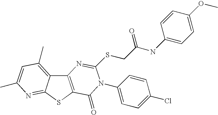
C12=C(SC3=NC(C)=CC(C)=C13)C(=O)N(C1=CC=C(Cl)C=C1)C(SCC(NC1=CC=C(OC)C=C1)=O)=N2
